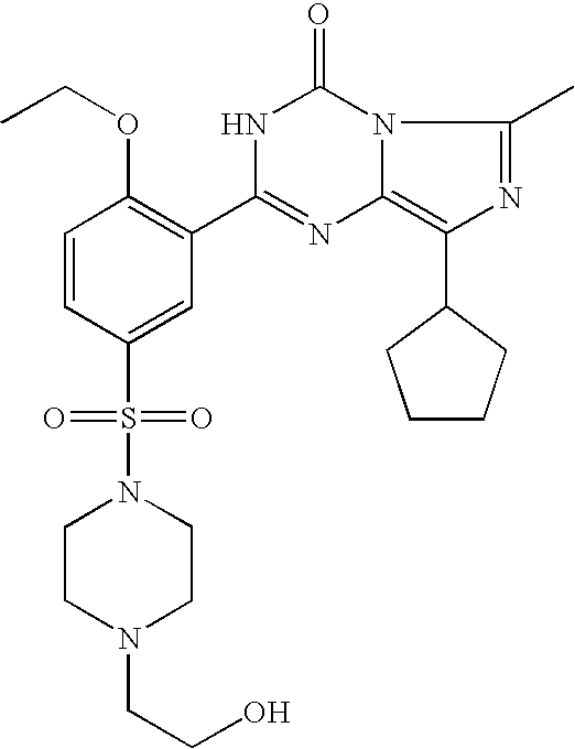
C1=CC(S(=O)(=O)N2CCN(CCO)CC2)=CC(C2=NC3=C(C4CCCC4)N=C(C)N3C(=O)N2)=C1OCC
